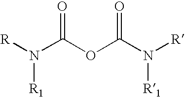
N(C(OC(N([R])[R1])=O)=O)([R])[R1]
